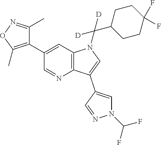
C12=C(C=C(C3=C(C)ON=C3C)C=N1)N(C(C1CCC(F)(F)CC1)([D])[D])C=C2C1=CN(C(F)F)N=C1
